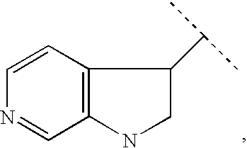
C12=C(C=CN=C1)C(C(C)C)CN2
